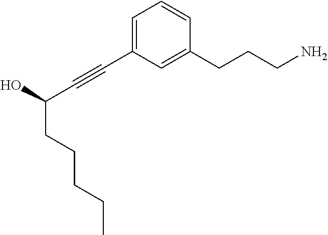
C1=C(C#CC(O)CCCCC)C=C(CCCN)C=C1
